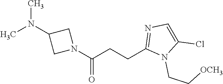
CN(C1CN(C(CCC2=NC=C(Cl)N2CC[OCH3])=O)C1)C
